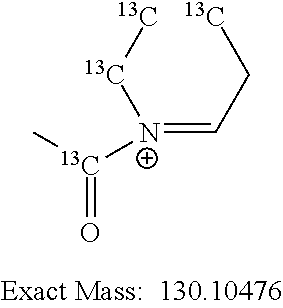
[N+](=CC[13C])([13C][13C])[13C](=O)C
